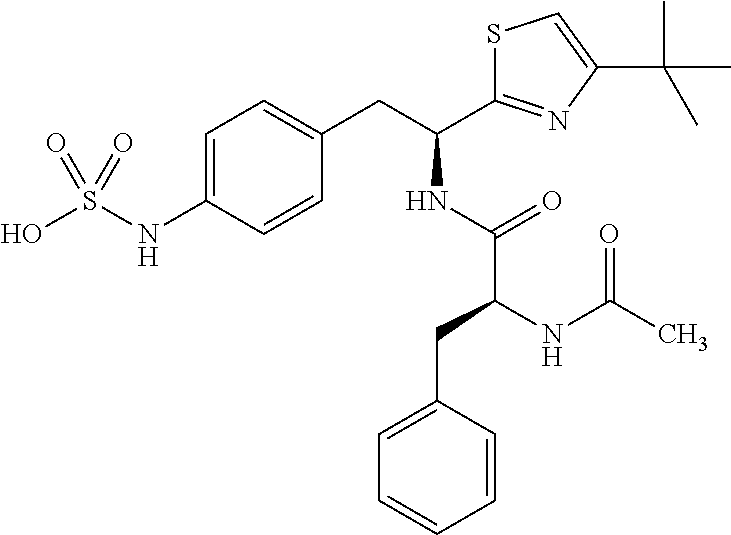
C1=C(NS(O)(=O)=O)C=CC(CC(C2=NC(C(C)(C)C)=CS2)NC(C(CC2=CC=CC=C2)NC(C)=O)=O)=C1
